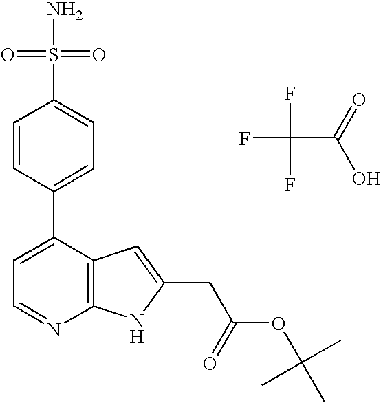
C1=CC(C2=CC=NC3=C2C=C(CC(OC(C)(C)C)=O)N3)=CC=C1S(N)(=O)=O.FC(C(=O)O)(F)F
